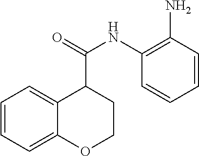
C1=CC=C2C(=C1)C(C(NC1=C(N)C=CC=C1)=O)CCO2
